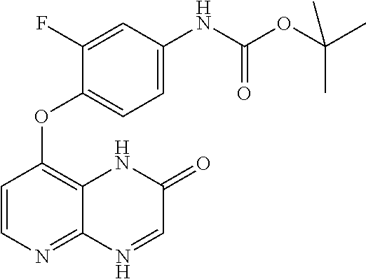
C1=C(NC(OC(C)(C)C)=O)C=C(F)C(OC2=C3C(=NC=C2)N=CC(=O)N3)=C1
